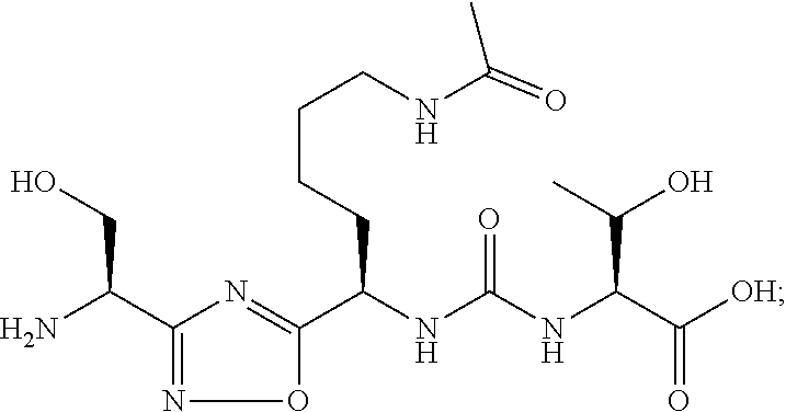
NC(C1=NOC(C(NC(NC(C([OH])=O)C(C)O)=O)CCCCNC(C)=O)=N1)CO
